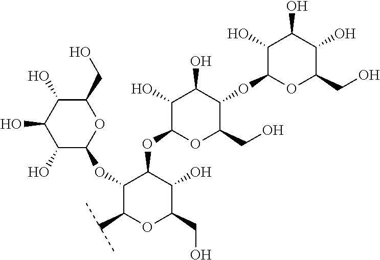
C1(O)C(OC2C(C(C)C)OC(CO)C(O)C2OC2OC(CO)C(OC3OC(CO)C(O)C(O)C3O)C(O)C2O)OC(CO)C(O)C1O
